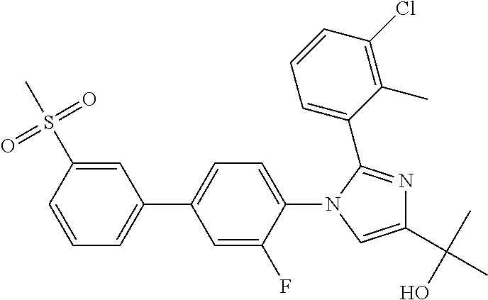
C1(C2=CC=CC(S(C)(=O)=O)=C2)=CC=C(N2C=C(C(C)(O)C)N=C2C2=CC=CC(Cl)=C2C)C(F)=C1
